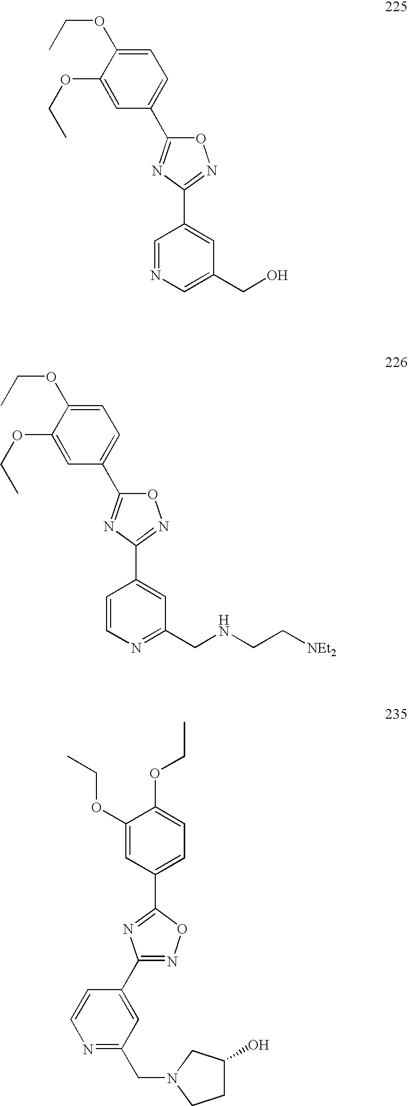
C1=NC=C(CO)C=C1C1=NOC(C2=CC=C(OCC)C(OCC)=C2)=N1.C1=CN=C(CNCC[NEt2])C=C1C1=NOC(C2=CC=C(OCC)C(OCC)=C2)=N1.C1(OCC)=CC(C2=NC(C3=CC(CN4CCC(O)C4)=NC=C3)=NO2)=CC=C1OCC
